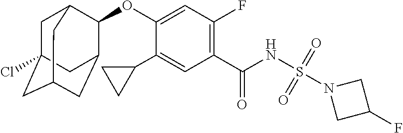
C1(C2CC2)=CC(C(NS(N2CC(F)C2)(=O)=O)=O)=C(F)C=C1OC1C2CC3CC(Cl)(CC1C3)C2
